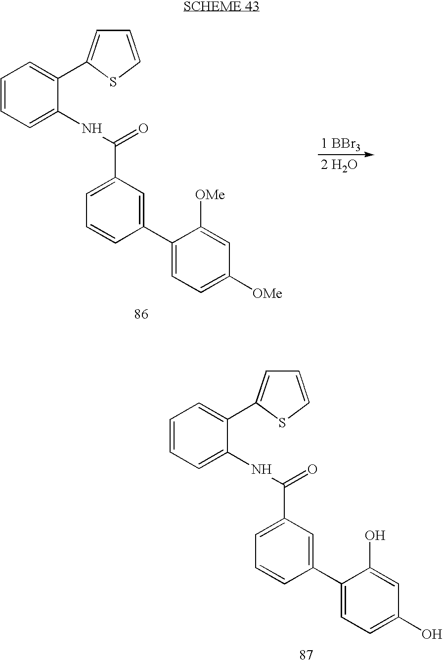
[1 BBr3].[2 H2O].C1=CC=C(NC(=O)C2=CC=CC(C3=CC=C([OMe])C=C3[OMe])=C2)C(C2=CC=CS2)=C1.C1=CC=C(NC(=O)C2=CC=CC(C3=CC=C(O)C=C3O)=C2)C(C2=CC=CS2)=C1
